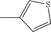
CC1=CSC=C1
